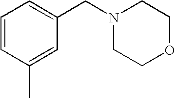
C1=CC(C)=CC(CN2CCOCC2)=C1
